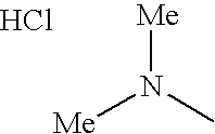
[Me]N(C)[Me].Cl
